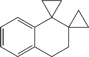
C1=CC=C2C(=C1)C1(C3(CC2)CC3)CC1
